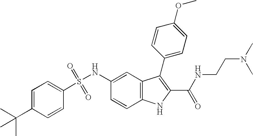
C1=C(C(C)(C)C)C=CC(S(NC2=CC3=C(C=C2)NC(C(NCCN(C)C)=O)=C3C2=CC=C(OC)C=C2)(=O)=O)=C1
